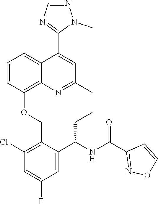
C1=CC(OCC2=C(Cl)C=C(F)C=C2C(NC(C2=NOC=C2)=O)CC)=C2C(=C1)C(C1=NC=NN1C)=CC(C)=N2
